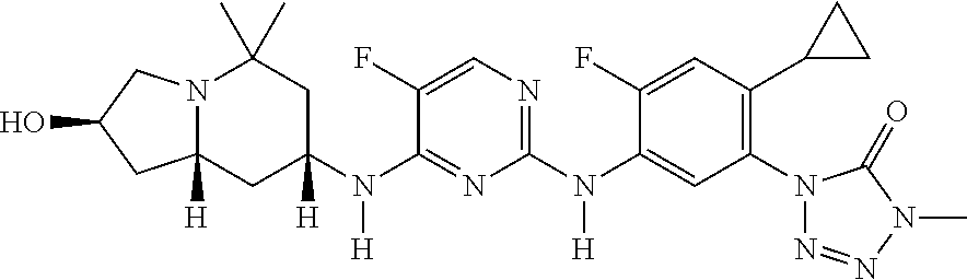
N12C([H])(CC(N(C3=NC(N(C4=CC(N5N=NN(C)C5=O)=C(C5CC5)C=C4F)[H])=NC=C3F)[H])([H])CC1(C)C)CC(O)C2
